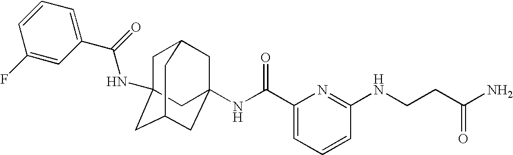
C1C2(NC(C3=CC=CC(F)=C3)=O)CC3CC(NC(C4=CC=CC(NCCC(N)=O)=N4)=O)(CC1C3)C2
